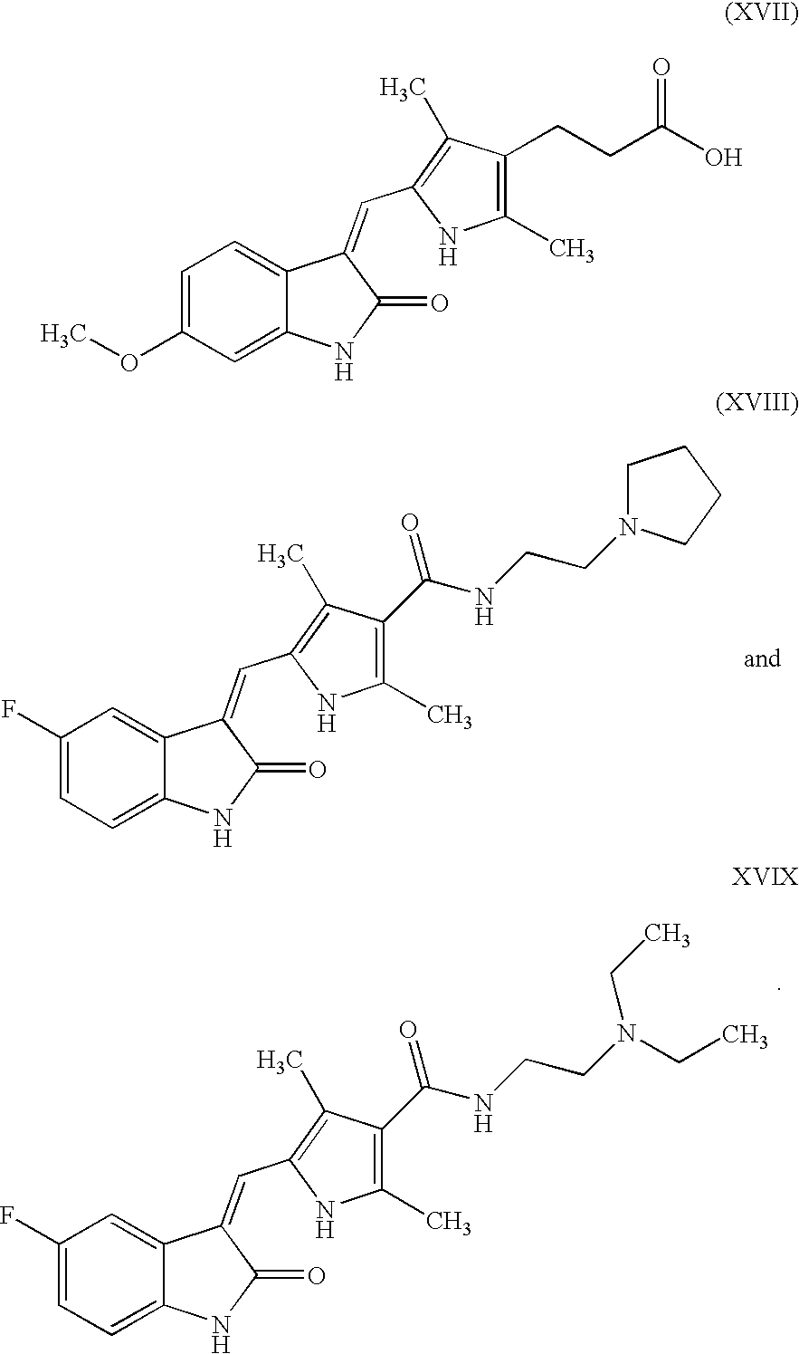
C1(F)=CC=C2C(=C1)C(=CC1=C(C)C(C(NCCN3CCCC3)=O)=C(C)N1)C(=O)N2.C1(F)=CC=C2C(=C1)C(=CC1=C(C)C(C(NCCN(CC)CC)=O)=C(C)N1)C(=O)N2.C1=C(OC)C=C2C(=C1)C(=CC1=C(C)C(CCC(O)=O)=C(C)N1)C(=O)N2
